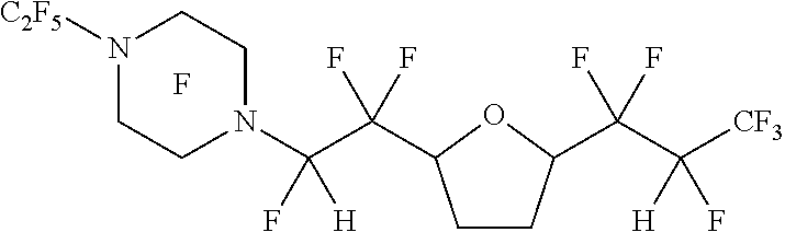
C1CC(C(C([CF3])([H])F)(F)F)OC1C(C(N1CCN([C2F5])CC1)([H])F)(F)F.F
